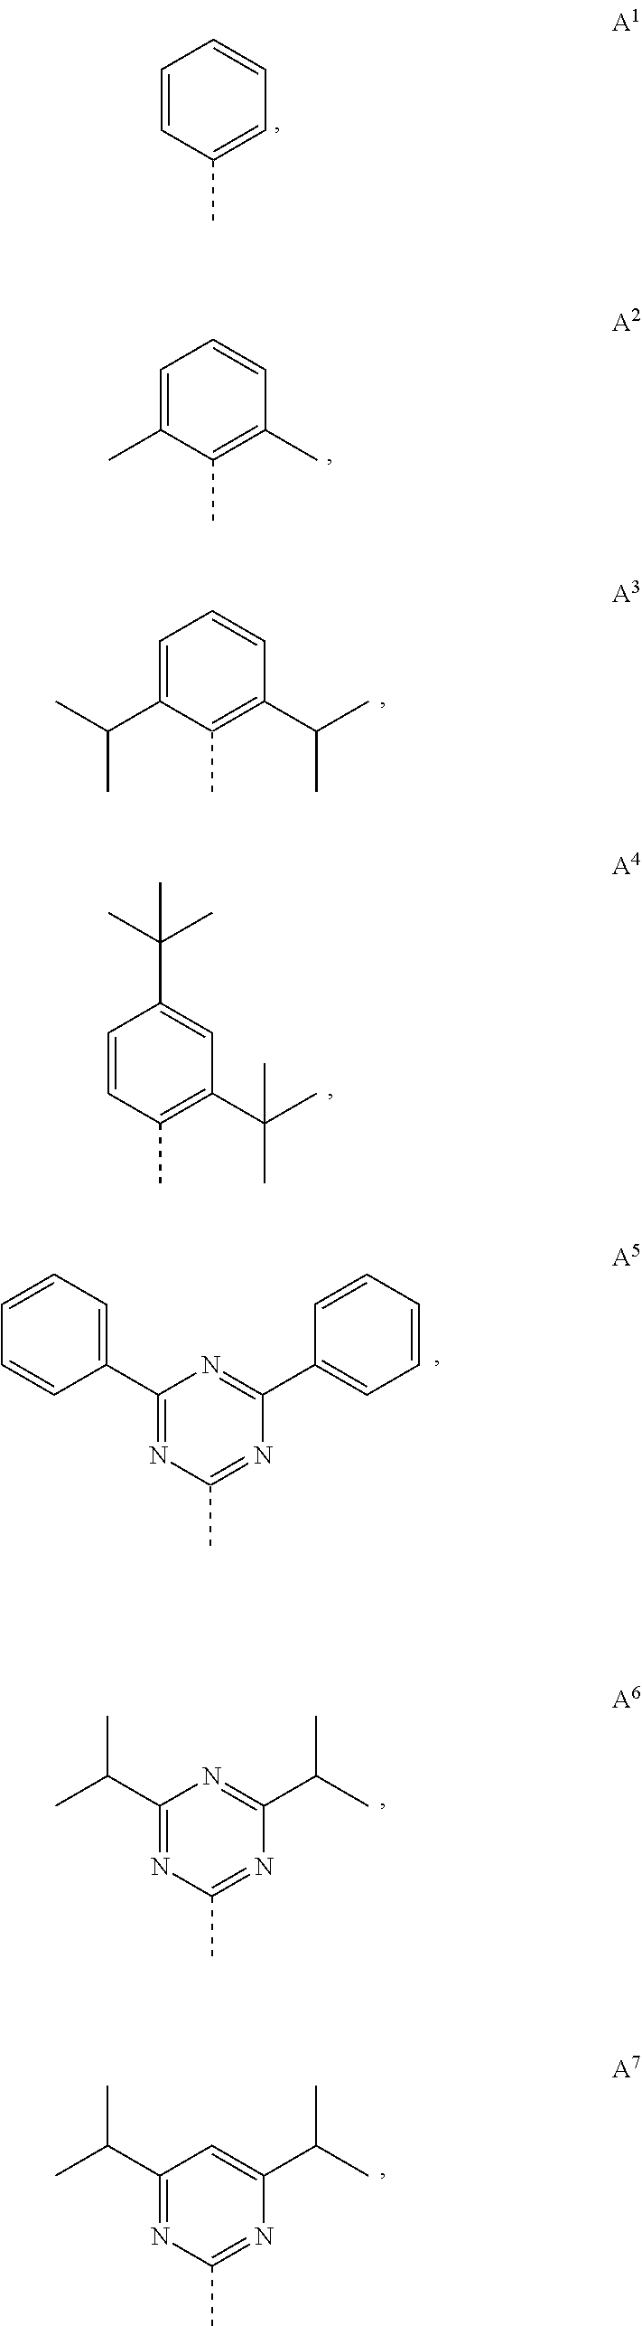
C1=CC(C)=CC=C1.C1=C(C)C(C)=C(C)C=C1.C1=C(C(C)C)C(C)=C(C(C)C)C=C1.C1=CC(C)=C(C(C)(C)C)C=C1C(C)(C)C.C1=CC=C(C2=NC(C)=NC(C3=CC=CC=C3)=N2)C=C1.CC(C)C1=NC(C)=NC(C(C)C)=N1.CC(C)C1=NC(C)=NC(C(C)C)=C1
